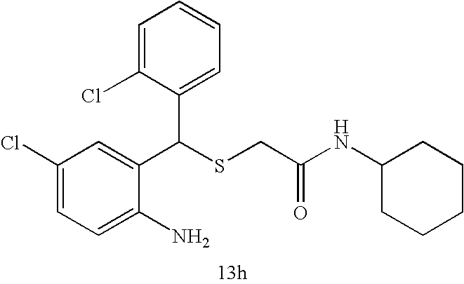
C1=C(N)C(C(SCC(=O)NC2CCCCC2)C2=CC=CC=C2Cl)=CC(Cl)=C1
